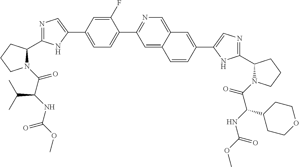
N1(C(C(NC(OC)=O)C(C)C)=O)C(C2=NC=C(C3=CC=C(C4=NC=C5C(=C4)C=CC(C4=CN=C(C6N(C(=O)C(NC(OC)=O)C7CCOCC7)CCC6)N4)=C5)C(F)=C3)N2)CCC1
